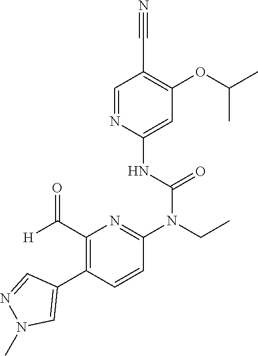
C1=NC(NC(N(CC)C2=NC(C([H])=O)=C(C3=CN(C)N=C3)C=C2)=O)=CC(OC(C)C)=C1C#N
